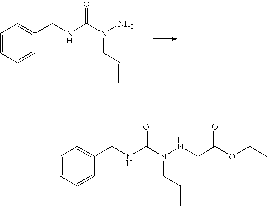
C1=CC=CC(CNC(=O)N(N)CC=C)=C1.C1=CC=CC(CNC(=O)N(NCC(OCC)=O)CC=C)=C1
